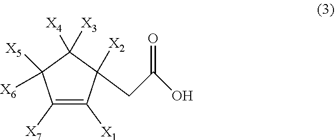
C1([X7])=C([X1])C(CC(O)=O)([X2])C([X3])([X4])C1([X5])[X6]
